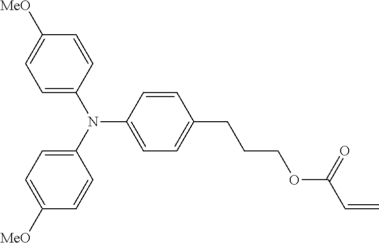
C1(N(C2=CC=C([MeO])C=C2)C2=CC=C([MeO])C=C2)=CC=C(CCCOC(C=C)=O)C=C1
